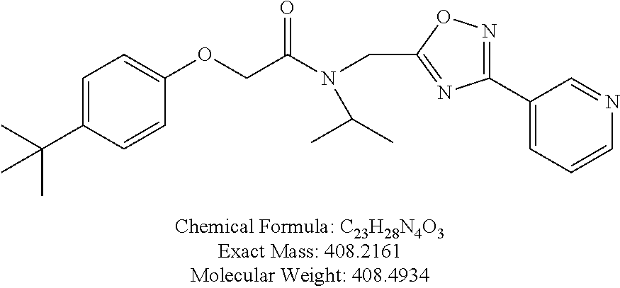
C1=C(C(C)(C)C)C=CC(OCC(=O)N(CC2=NC(C3=CC=CN=C3)=NO2)C(C)C)=C1
